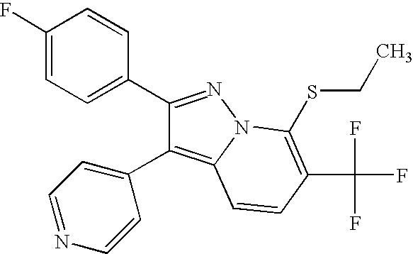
C1(F)=CC=C(C2=NN3C(=C2C2=CC=NC=C2)C=CC(C(F)(F)F)=C3SCC)C=C1
